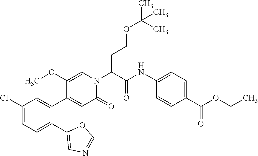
C1=C(OC)C(C2=CC(Cl)=CC=C2C2=CN=CO2)=CC(=O)N1C(C(NC1=CC=C(C(OCC)=O)C=C1)=O)CCOC(C)(C)C
